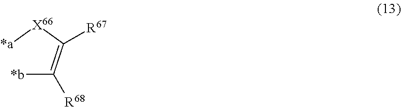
[*b]C(=C([X66][*a])[R67])[R68]
